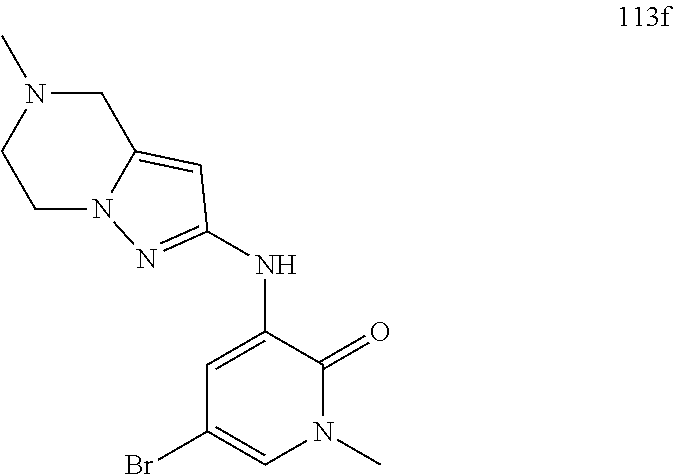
C1=C(NC2=NN3C(=C2)CN(C)CC3)C(=O)N(C)C=C1Br
